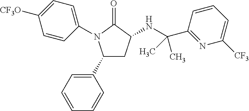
C1(C2=CC=CC=C2)CC(NC(C2=NC([CF3])=CC=C2)(C)C)C(=O)N1C1=CC=C([CF3O])C=C1
